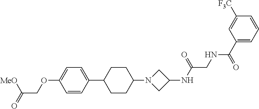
C1(C2=CC=C(OCC([MeO])=O)C=C2)CCC(N2CC(NC(CNC(=O)C3=CC=CC([F3C])=C3)=O)C2)CC1
